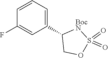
S1(=O)(=O)OCC(C2=CC=CC(F)=C2)[BocN]1
